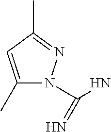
C1(C)=CC(C)=NN1C(N)=N
